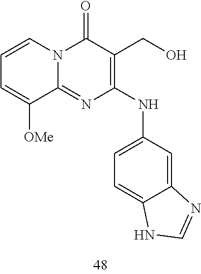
C1=CC=C([OMe])C2=NC(NC3=CC=C4C(=C3)N=CN4)=C(CO)C(=O)N12
